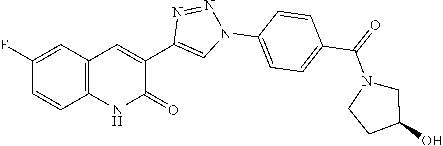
C12=C(C=C(F)C=C1)C=C(C1=CN(C3=CC=C(C(N4CCC(O)C4)=O)C=C3)N=N1)C(=O)N2
